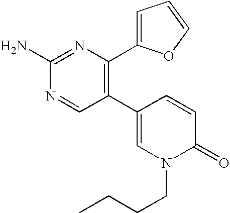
C1(N)=NC(C2=CC=CO2)=C(C2=CN(CCCC)C(=O)C=C2)C=N1
